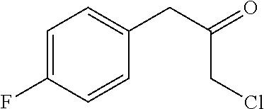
C1=C(F)C=CC(CC(CCl)=O)=C1
